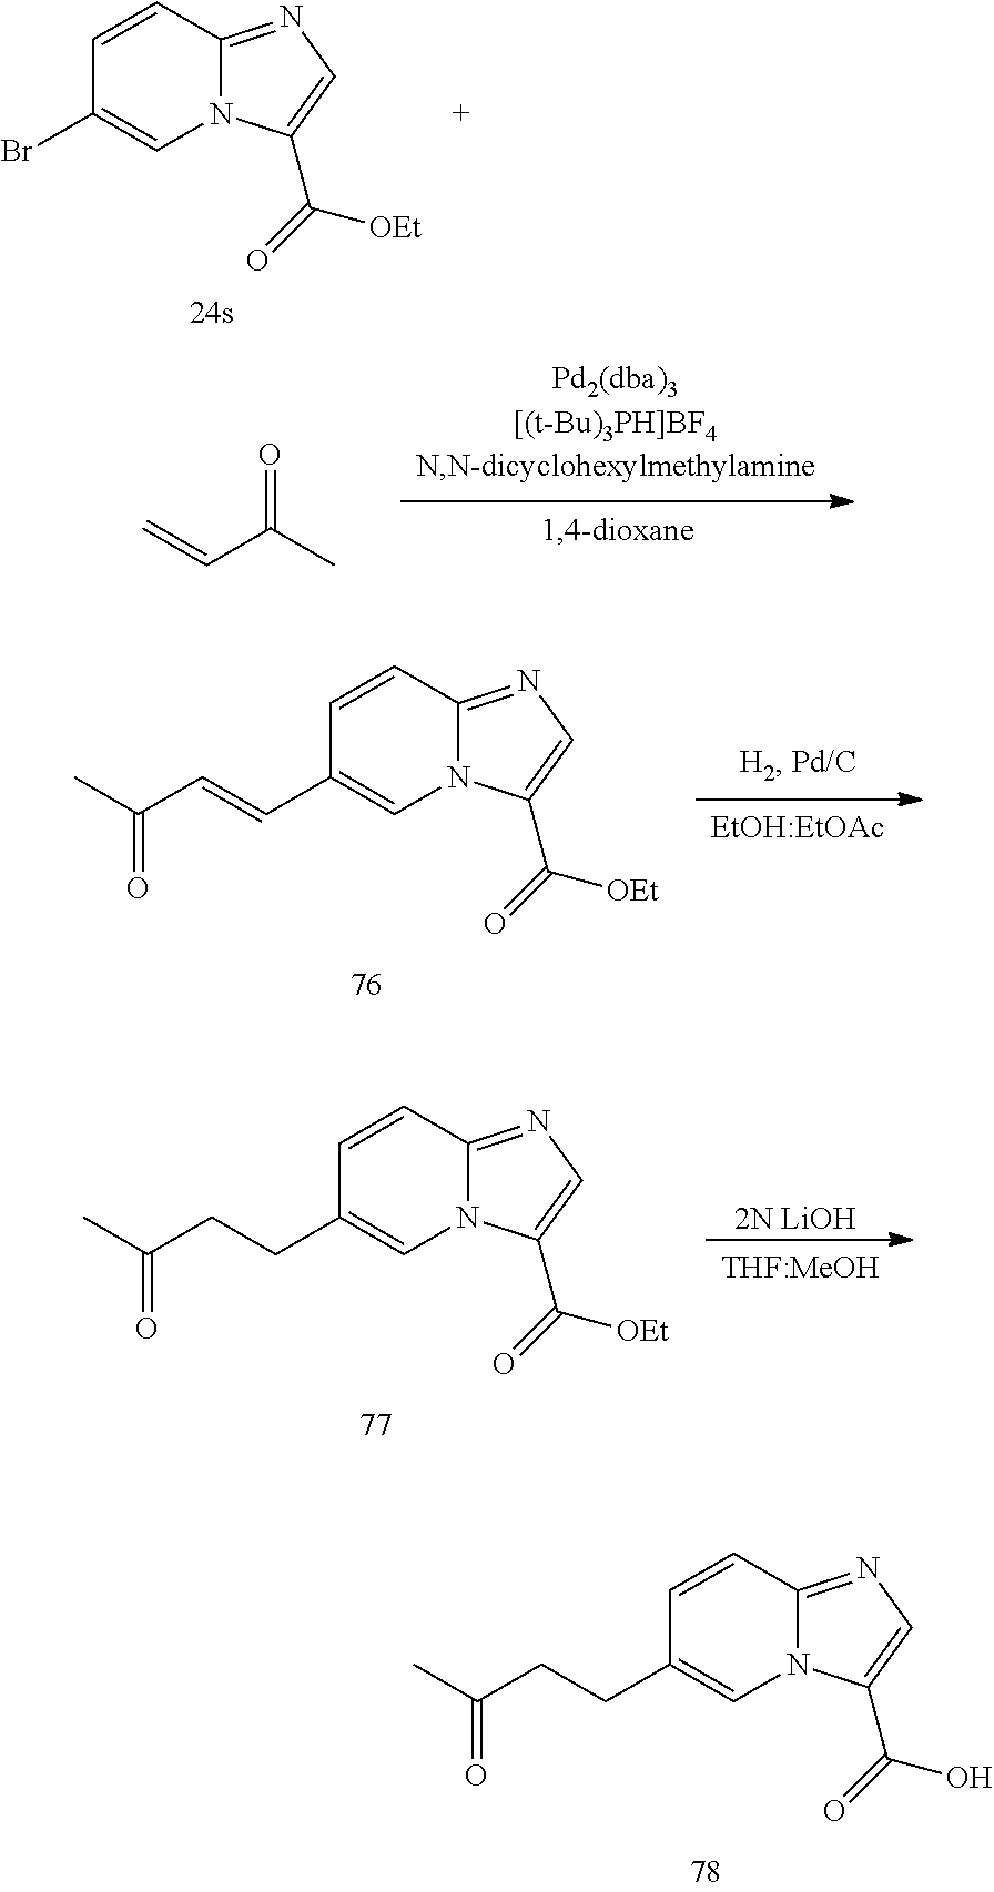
C1=CC2=NC=C(C([OEt])=O)N2C=C1Br.C=CC(C)=O.C1=CC2=NC=C(C([OEt])=O)N2C=C1C=CC(C)=O.C1=CC2=NC=C(C([OEt])=O)N2C=C1CCC(C)=O.[2N LiOH].C1=CC2=NC=C(C(O)=O)N2C=C1CCC(C)=O
